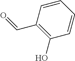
C1(C=O)=C(O)C=CC=C1
